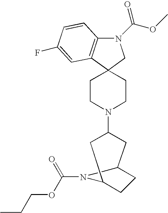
N1(C(OC)=O)C2=C(C3(C1)CCN(C1CC4CCC(C1)N4C(=O)OCCC)CC3)C=C(F)C=C2
